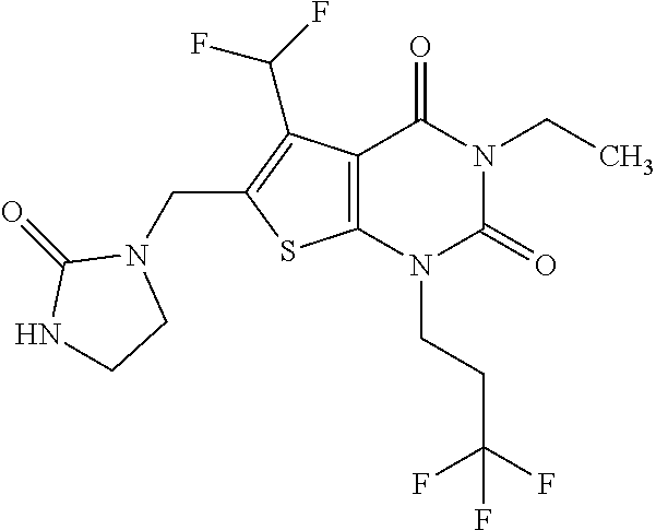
C12=C(N(CCC(F)(F)F)C(=O)N(CC)C1=O)SC(CN1C(=O)NCC1)=C2C(F)F
